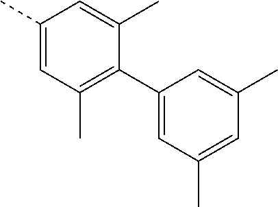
C1(C)=CC(C)=C(C2=CC(C)=CC(C)=C2)C(C)=C1
